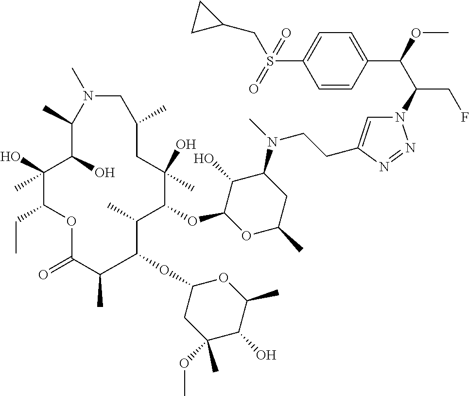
N1=NN(C(C(C2=CC=C(S(=O)(CC3CC3)=O)C=C2)OC)CF)C=C1CCN(C1C(O)C(OC2C(C)C(OC3CC(OC)(C)C(O)C(C)O3)C(C)C(=O)OC(CC)C(O)(C)C(O)C(C)N(C)CC(C)CC2(O)C)OC(C)C1)C
